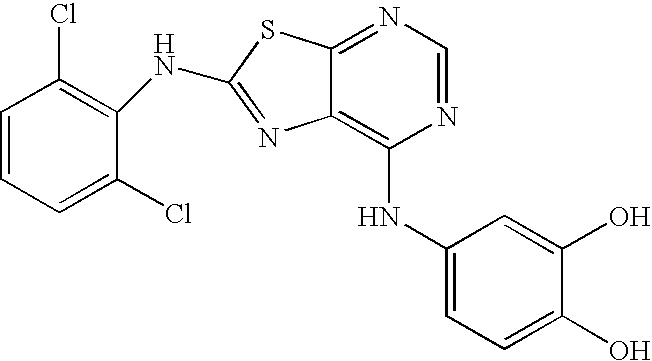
N1=CN=C2C(=C1NC1=CC=C(O)C(O)=C1)N=C(NC1=C(Cl)C=CC=C1Cl)S2
